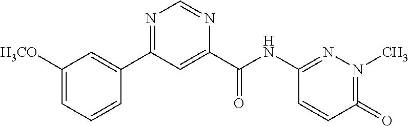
C1([H3CO])=CC=CC(C2=NC=NC(C(NC3=NN(C)=C(=O)C=C3)=O)=C2)=C1
